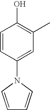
C1=CC(N2C=CC=C2)=CC(C)=C1O
